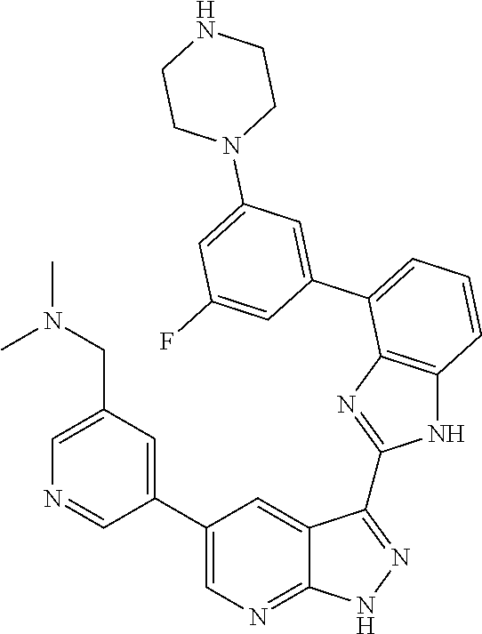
C1=C(CN(C)C)C=C(C2=CN=C3C(=C2)C(C2=NC4=C(N2)C=CC=C4C2=CC(N4CCNCC4)=CC(F)=C2)=NN3)C=N1
